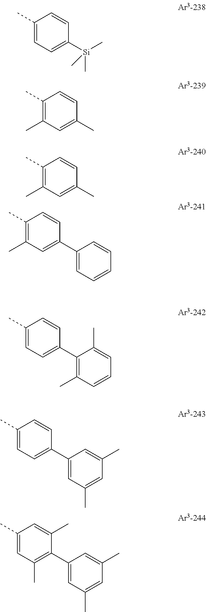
C1(C)=C(C)C=C(C2=CC=CC=C2)C=C1.C1(C)=CC=C(C2=C(C)C=CC=C2C)C=C1.C1(C)=CC=C(C2=CC(C)=CC(C)=C2)C=C1.C1(C)=CC=C([Si](C)(C)C)C=C1.C1(C)=C(C)C=C(C)C=C1.C1(C)=C(C)C=C(C)C=C1.C1(C)=CC(C)=C(C2=CC(C)=CC(C)=C2)C(C)=C1
